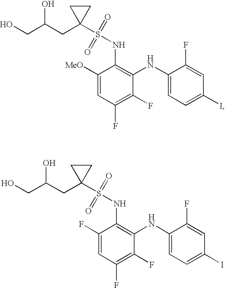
OCC(CC1(S(=O)(=O)NC2=C(NC3=CC=C(I)C=C3F)C(F)=C(F)C=C2[MeO])CC1)O.OCC(CC1(S(=O)(=O)NC2=C(NC3=CC=C(I)C=C3F)C(F)=C(F)C=C2F)CC1)O
